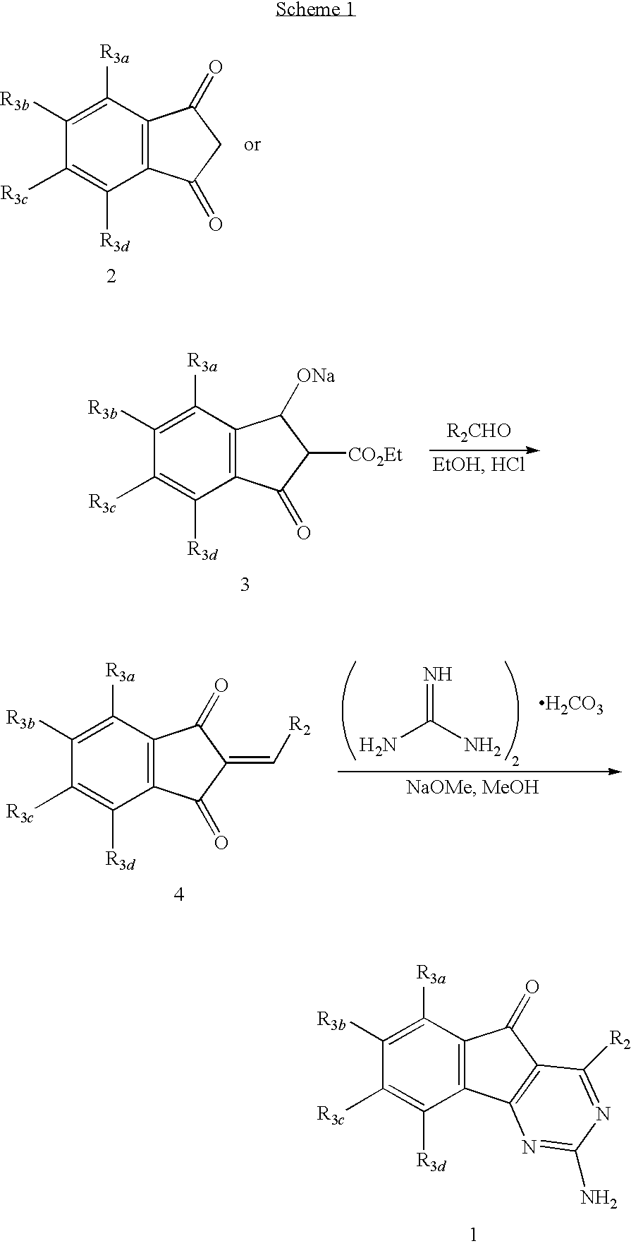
C12=C(C([R3a])=C([R3b])C([R3c])=C1[R3d])C(=O)C1=C2N=C(N)N=C1[R2].C12=C(C([R3a])=C([R3b])C([R3c])=C1[R3d])C(=O)CC2=O.C12=C(C([R3a])=C([R3b])C([R3c])=C1[R3d])C([ONa])C([CO2Et])C2=O.C12=C(C([R3a])=C([R3b])C([R3c])=C1[R3d])C(=O)C(=C[R2])C2=O.NC(N)=N.[H2CO3]
